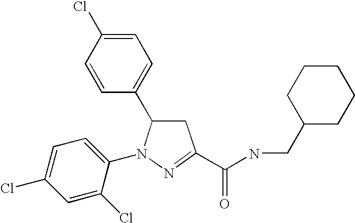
C1=C(Cl)C=CC(C2CC(C(NCC3CCCCC3)=O)=NN2C2=CC=C(Cl)C=C2Cl)=C1
